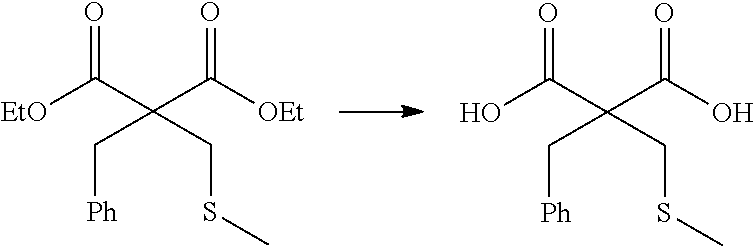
[EtO]C(C(C([OEt])=O)(C[Ph])CSC)=O.OC(C(C(O)=O)(C[Ph])CSC)=O
